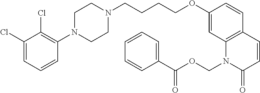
C1(Cl)=CC=CC(N2CCN(CCCCOC3=CC4=C(C=C3)C=CC(=O)N4COC(C3=CC=CC=C3)=O)CC2)=C1Cl
